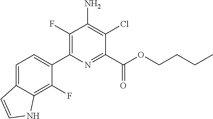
C1=C2C(=C(F)C(C3=C(F)C(N)=C(Cl)C(C(OCCCC)=O)=N3)=C1)NC=C2
